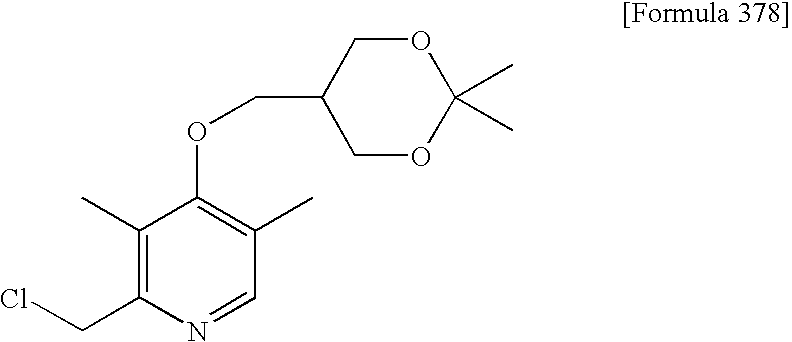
ClCC1=C(C)C(OCC2COC(C)(C)OC2)=C(C)C=N1
